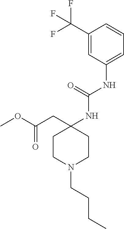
C1(C(F)(F)F)=CC(NC(NC2(CC(OC)=O)CCN(CCCC)CC2)=O)=CC=C1
